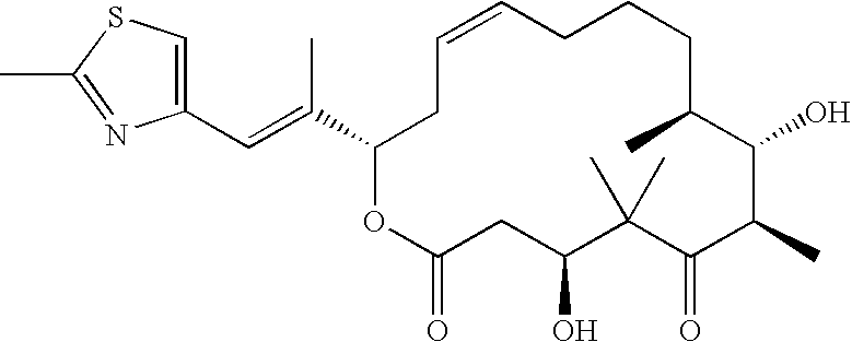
O1C(C(=CC2=CSC(C)=N2)C)CC=CCCCC(C)C(O)C(C)C(=O)C(C)(C)C(O)CC1=O
